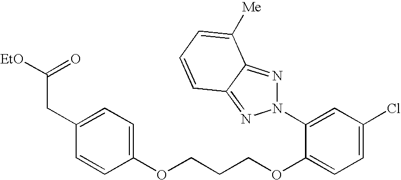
C1(CC([EtO])=O)=CC=C(OCCCOC2=CC=C(Cl)C=C2N2N=C3C(=N2)C=CC=C3[Me])C=C1
